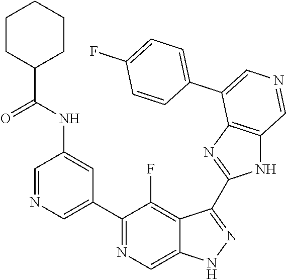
C1(C2=CN=CC(NC(=O)C3CCCCC3)=C2)=NC=C2C(=C1F)C(C1=NC3=C(N1)C=NC=C3C1=CC=C(F)C=C1)=NN2
